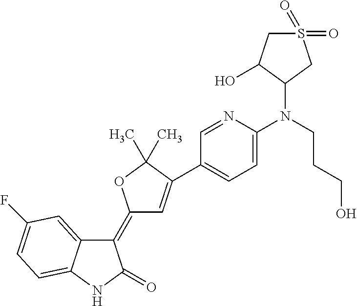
C1(=C2C=C(C3=CC=C(N(CCCO)C4CS(=O)(=O)CC4O)N=C3)C(C)(C)O2)C2=CC(F)=CC=C2NC1=O
